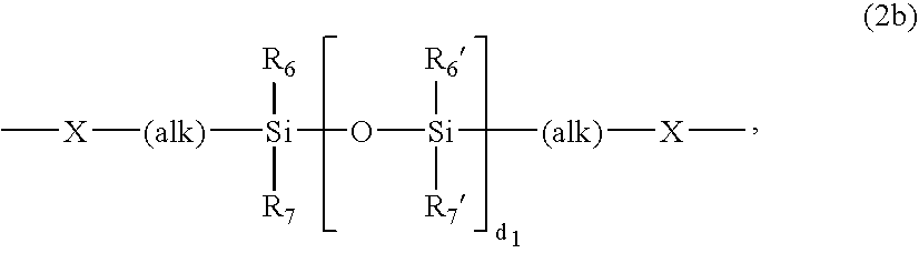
C[X][(alk)][Si](O[Si]([(alk)][X]C)([R6])[R7])([R6])[R7]
